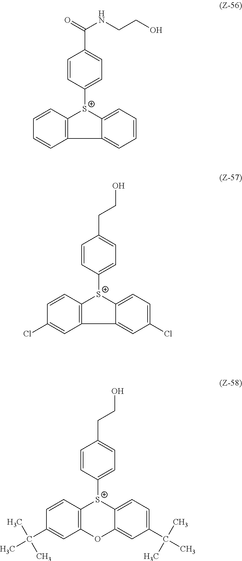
C1=CC([S+]2C3=CC=CC=C3C3=C2C=CC=C3)=CC=C1C(NCCO)=O.C1=CC([S+]2C3=CC=C(Cl)C=C3C3=C2C=CC(Cl)=C3)=CC=C1CCO.C1=CC([S+]2C3=CC=C(C(C)(C)C)C=C3OC3=C2C=CC(C(C)(C)C)=C3)=CC=C1CCO
